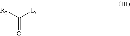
[R2]C([L])=O
